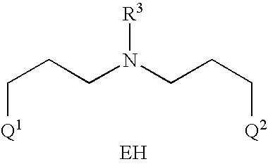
C(CCN(CCC[Q2])[R3])[Q1].[EH]
